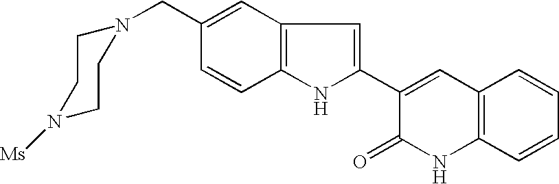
N1([Ms])CCN(CC2=CC3=C(C=C2)NC(C2=CC4=C(NC2=O)C=CC=C4)=C3)CC1
